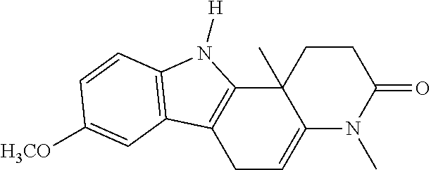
C1C=C2C(C)(C3=C1C1=C(N3[H])C=CC([H3CO])=C1)CCC(=O)N2C
